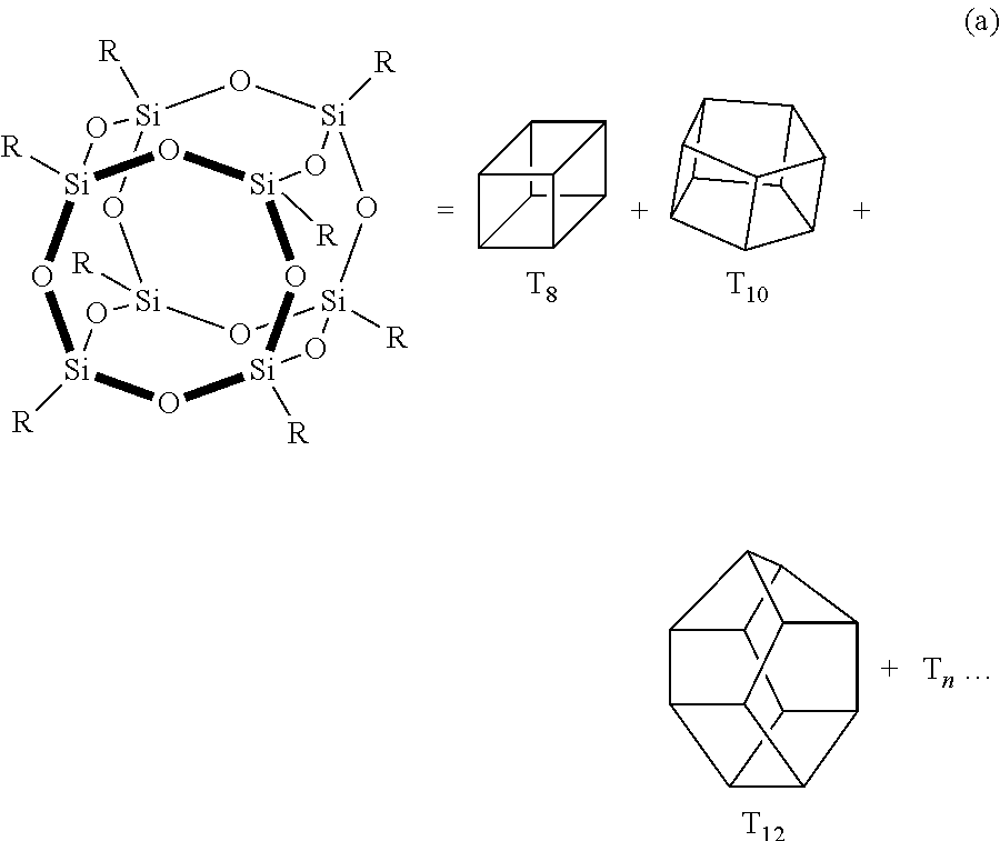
[Si]12([R])O[Si]3([R])O[Si]4([R])O[Si]([R])(O1)O[Si]1([R])O[Si]([R])(O[Si]([R])(O[Si]([R])(O1)O2)O3)O4.C12C3C4C5C(C14)C2C53.C12C3C4C1[C+]1C5C4C3C5C21.[T8].[T10].[T12].[Tn ].C12C3C4C5C1C1C2C2C(C15)C4C32
